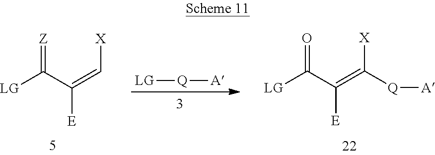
[LG]C(C(=C[X])[E])=[Z].[LG][Q][A].[LG]C(C(=C([X])[Q][A])[E])=O
